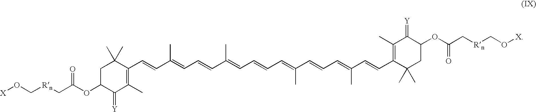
C1C(OC(C[Rn]CO[X])=O)C(=[Y])C(C)=C(C=CC(=CC=CC(=CC=CC=C(C=CC=C(C=CC2=C(C)C(=[Y])C(OC(C[Rn]CO[X])=O)CC2(C)C)C)C)C)C)C1(C)C
